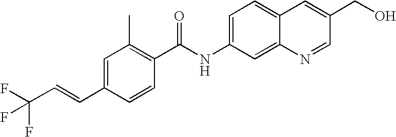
C1=C(C=CC(F)(F)F)C=CC(C(NC2=CC=C3C(=C2)N=CC(CO)=C3)=O)=C1C
